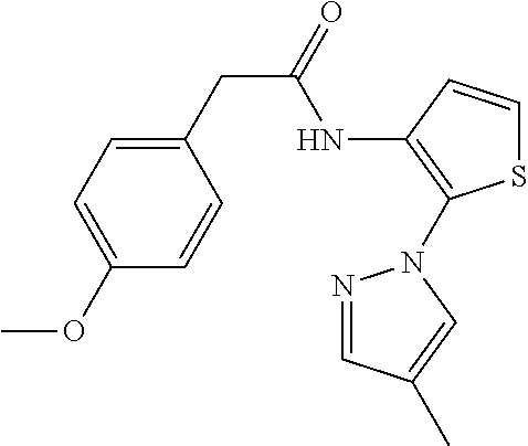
N1=CC(C)=CN1C1=C(NC(CC2=CC=C(OC)C=C2)=O)C=CS1
